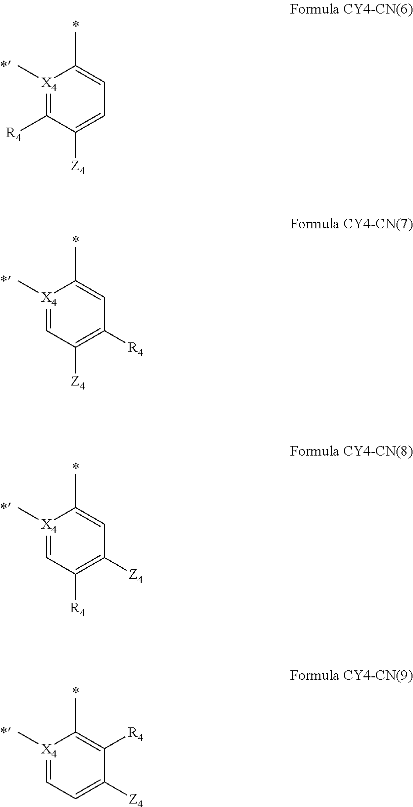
[X4]1(C)=C([R4])C([Z4])=CC=C1C.[X4]1(C)=CC([Z4])=C([R4])C=C1C.[X4]1(C)=CC([R4])=C([Z4])C=C1C.[X4]1(C)=CC=C([Z4])C([R4])=C1C
